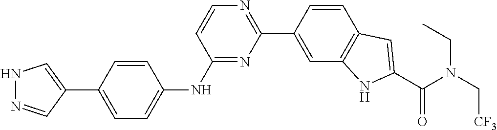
C1=C(C2=CNN=C2)C=CC(NC2=NC(C3=CC4=C(C=C3)C=C(C(N(C[CF3])CC)=O)N4)=NC=C2)=C1
